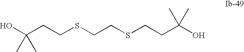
OC(CCSCCSCCC(O)(C)C)(C)C
